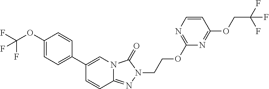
C1(OC(F)(F)F)=CC=C(C2=CN3C(=NN(CCOC4=NC=CC(OCC(F)(F)F)=N4)C3=O)C=C2)C=C1
